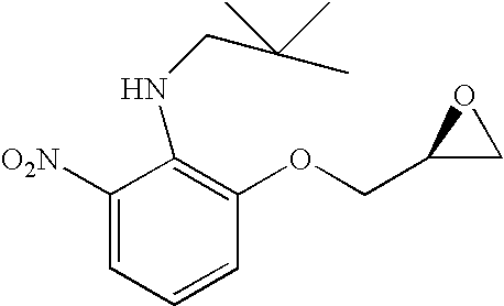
C1=C([O2N])C(NCC(C)(C)C)=C(OCC2CO2)C=C1
